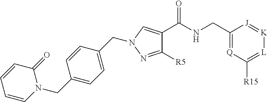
C1=CN(CC2=CC=C(CN3C=C(C(NCC4=[Q]C([R15])=[L][K]=[J]4)=O)C([R5])=N3)C=C2)C(=O)C=C1
